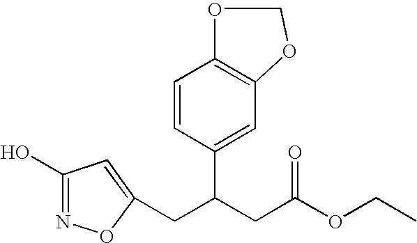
C1(O)=NOC(CC(CC(OCC)=O)C2=CC3=C(C=C2)OCO3)=C1
